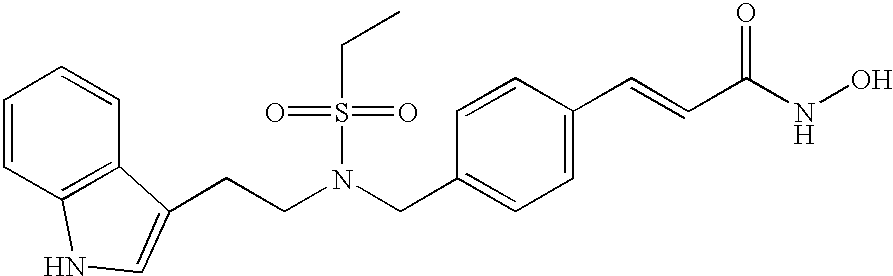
C1=CC2=C(C=C1)C(CCN(CC1=CC=C(C=CC(NO)=O)C=C1)S(=O)(=O)CC)=CN2
